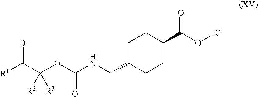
[R1]C(C(OC(NCC1CCC(C(=O)O[R4])CC1)=O)([R2])[R3])=O
